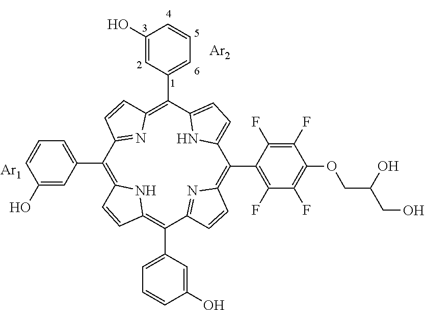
[Ar2].[Ar1].C1(C2=C3NC(=C(C4=CC=CC(O)=C4)C4=NC(=C(C5=C(F)C(F)=C(OCC(CO)O)C(F)=C5F)C5=CC=C(C(C6=CC=CC(O)=C6)=C6N=C2C=C6)N5)C=C4)C=C3)=CC=CC(O)=C1
